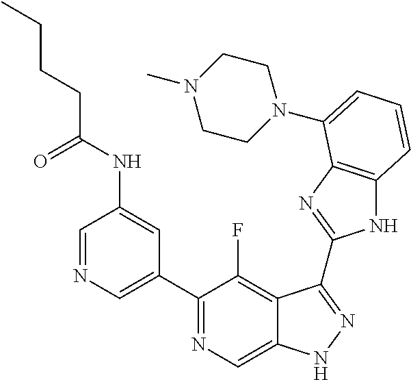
C1=NC=C(C2=NC=C3C(=C2F)C(C2=NC4=C(N2)C=CC=C4N2CCN(C)CC2)=NN3)C=C1NC(CCCC)=O
